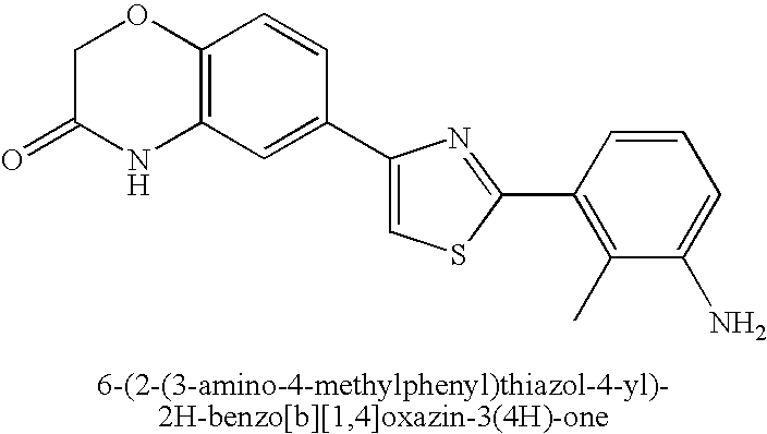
C1C(=O)NC2=C(O1)C=CC(C1=CSC(C3=C(C)C(N)=CC=C3)=N1)=C2
